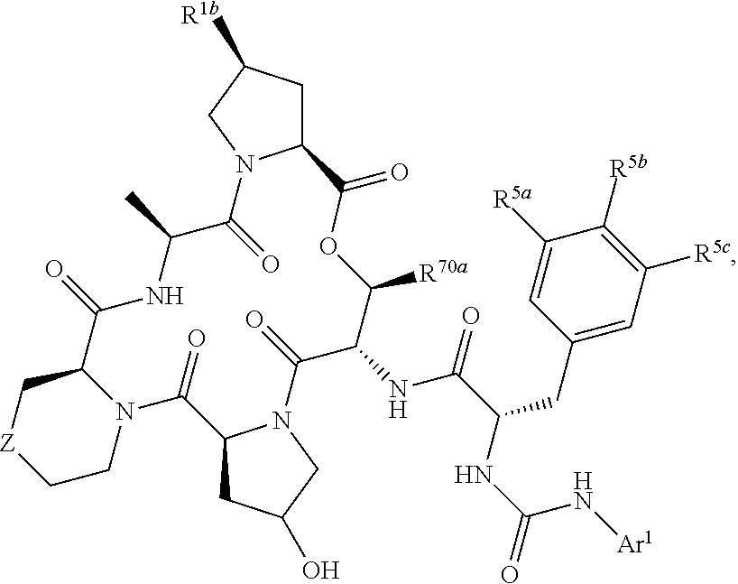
C12CC([R1b])CN1C(=O)C(C)NC(=O)C1C[Z]CCN1C(=O)C1CC(O)CN1C(=O)C(NC(=O)C(CC1=CC([R5c])=C([R5b])C([R5a])=C1)NC(N[Ar1])=O)C([R70a])OC2=O
